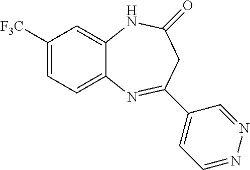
C1([F3C])=CC=C2C(=C1)NC(=O)CC(C1=CC=NN=C1)=N2
